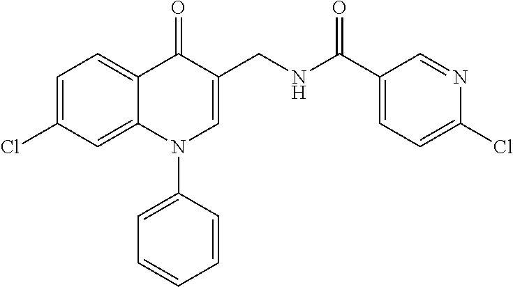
C1=C(Cl)C=C2C(=C1)C(=O)C(CNC(C1=CC=C(Cl)N=C1)=O)=CN2C1=CC=CC=C1
